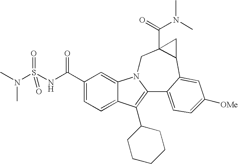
C1(C(NS(N(C)C)(=O)=O)=O)=CC=C2C(=C1)N1C(=C2C2CCCCC2)C2=CC=C([OMe])C=C2C2C(C(N(C)C)=O)(C1)C2
